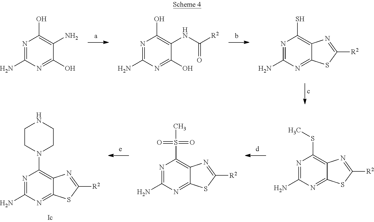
N1=C(N)N=C(O)C(N)=C1O.N1=C(N)N=C(O)C(NC([R2])=O)=C1O.N1=C(N)N=C2C(=C1S)N=C([R2])S2.N1=C(N)N=C2C(=C1N1CCNCC1)N=C([R2])S2.N1=C(N)N=C2C(=C1SC)N=C([R2])S2.N1=C(N)N=C2C(=C1S(C)(=O)=O)N=C([R2])S2
